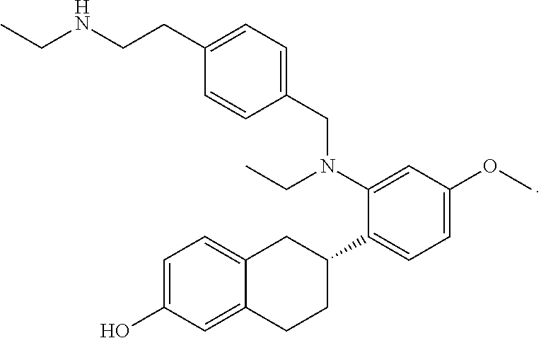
C1=C(O)C=C2C(=C1)CC(C1=CC=C(OC)C=C1N(CC)CC1=CC=C(CCNCC)C=C1)CC2
